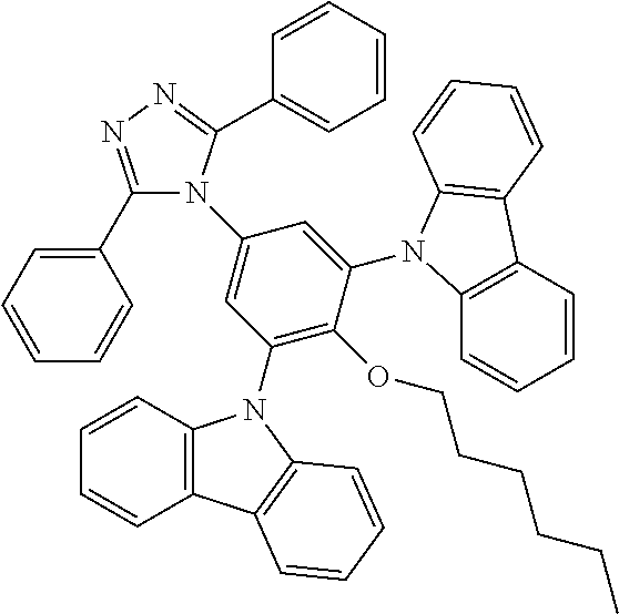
C1(C2=CC=CC=C2)=NN=C(C2=CC=CC=C2)N1C1=CC(N2C3=C(C=CC=C3)C3=C2C=CC=C3)=C(OCCCCCC)C(N2C3=C(C=CC=C3)C3=C2C=CC=C3)=C1
